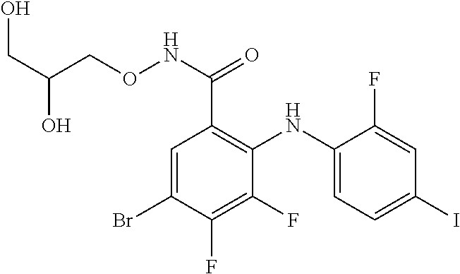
C(C(CONC(=O)C1=C(NC2=CC=C(I)C=C2F)C(F)=C(F)C(Br)=C1)O)O
